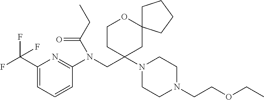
C1(C(F)(F)F)=CC=CC(N(CC2(N3CCN(CCOCC)CC3)CC3(OCC2)CCCC3)C(CC)=O)=N1
